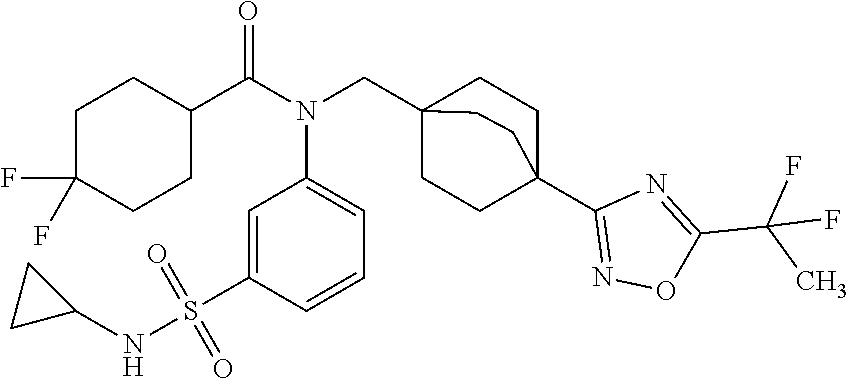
C1(C(N(CC23CCC(C4=NOC(C(C)(F)F)=N4)(CC2)CC3)C2=CC=CC(S(=O)(=O)NC3CC3)=C2)=O)CCC(F)(F)CC1
